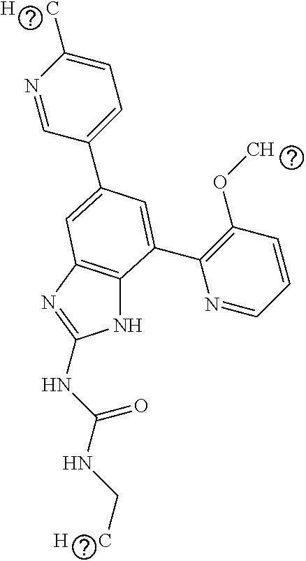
N1C2=C(N=C1NC(NC[H      C])=O)C=C(C1=CC=C([H      C])N=C1)C=C2C1=C(OC)C=CC=N1
